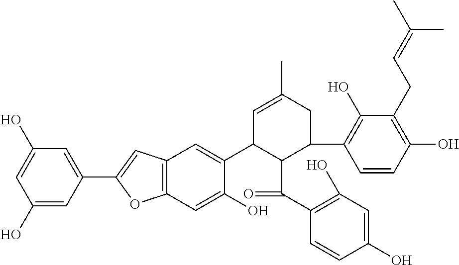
C12=C(C=C(O)C(C3C(C(C4=C(O)C=C(O)C=C4)=O)C(C4=C(O)C(CC=C(C)C)=C(O)C=C4)CC(C)=C3)=C1)OC(C1=CC(O)=CC(O)=C1)=C2
